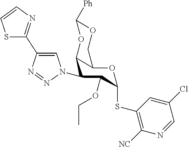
N1=CC(Cl)=CC(SC2OC3C(C(N4C=C(C5=NC=CS5)N=N4)C2OCC)OC([Ph])OC3)=C1[NC]
